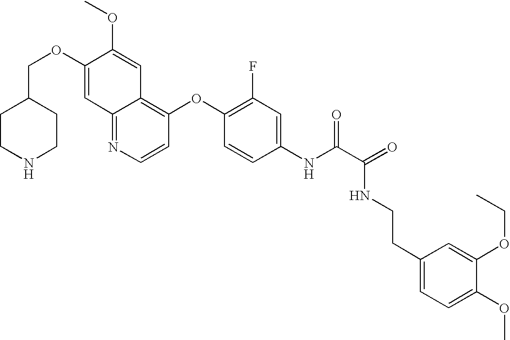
C(OC1=CC2=NC=CC(OC3=C(F)C=C(NC(C(=O)NCCC4=CC=C(OC)C(OCC)=C4)=O)C=C3)=C2C=C1OC)C1CCNCC1
